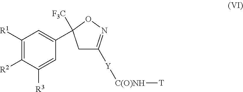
C1([R1])=C([R2])C([R3])=CC(C2([F3C])CC([Y][C(O)NH][T])=NO2)=C1
